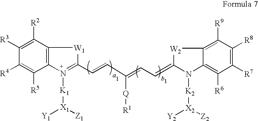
C1([R2])=C([R3])C([R4])=C([R5])C2=C1[W1]C(C=CC(=CC=C1[W2]C3=C([R9])C([R8])=C([R7])C([R6])=C3N1[K2][X2]([Y2])[Z2])[Q][R1])=N2[K1][X1]([Y1])[Z1]
